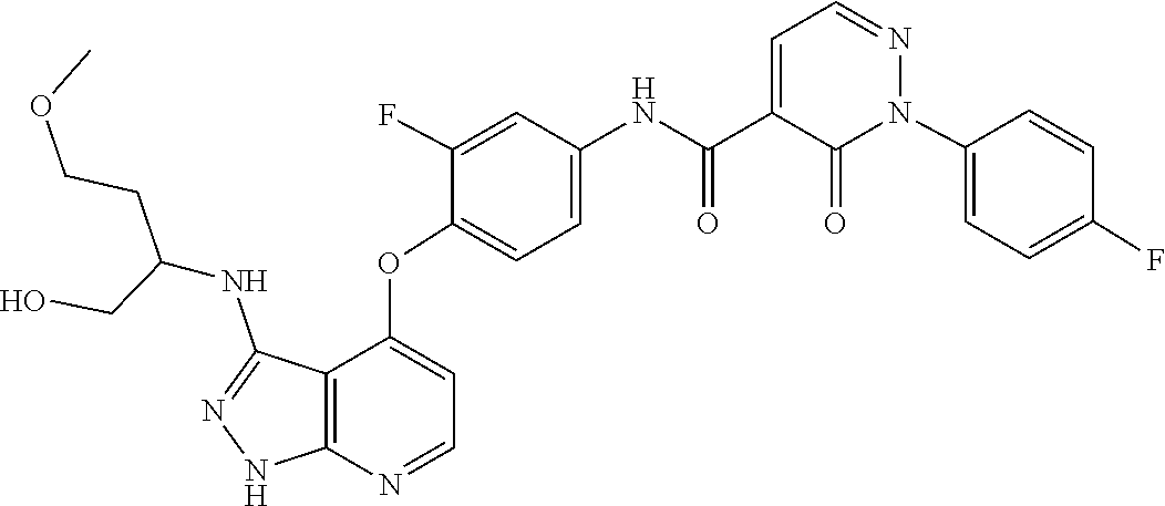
N1=CC=C(C(=O)NC2=CC=C(OC3=CC=NC4=C3C(NC(CO)CCOC)=NN4)C(F)=C2)C(=O)N1C1=CC=C(F)C=C1
